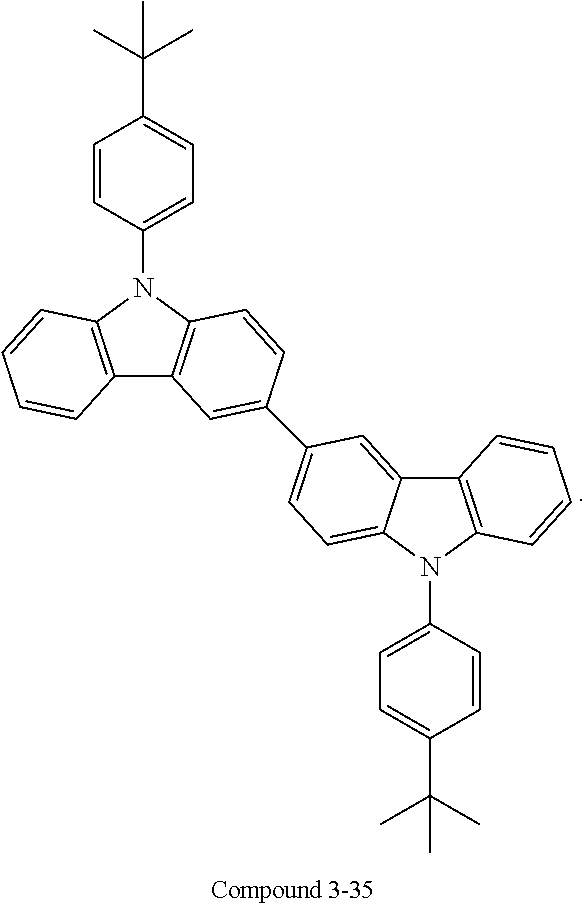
C1=C(C(C)(C)C)C=CC(N2C3=C(C4=C2C=CC(C2=CC=C5C(=C2)C2=C(N5C5=CC=C(C(C)(C)C)C=C5)C=CC=C2)=C4)C=CC=C3)=C1
